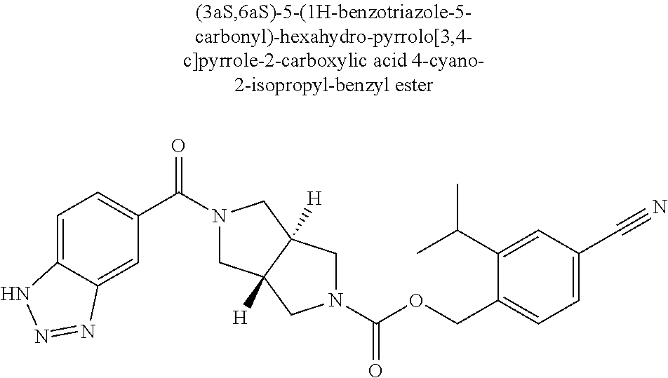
C1(C(=O)N2CC3([H])C([H])(C2)CN(C(=O)OCC2=CC=C(C#N)C=C2C(C)C)C3)=CC=C2C(=C1)N=NN2
